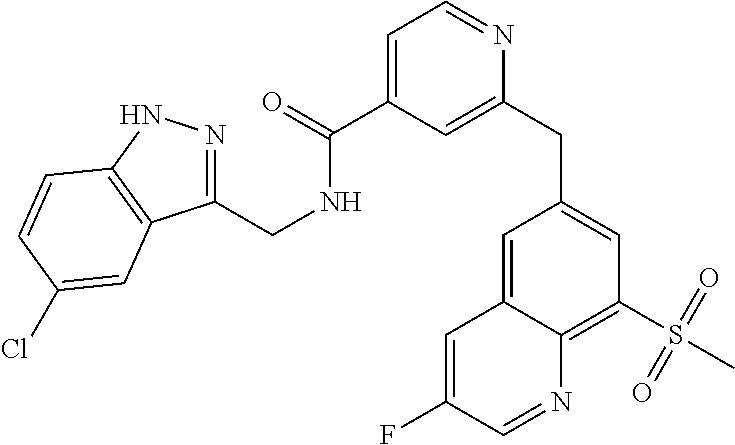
C1(CNC(C2=CC=NC(CC3=CC(S(C)(=O)=O)=C4C(=C3)C=C(F)C=N4)=C2)=O)=NNC2=C1C=C(Cl)C=C2
